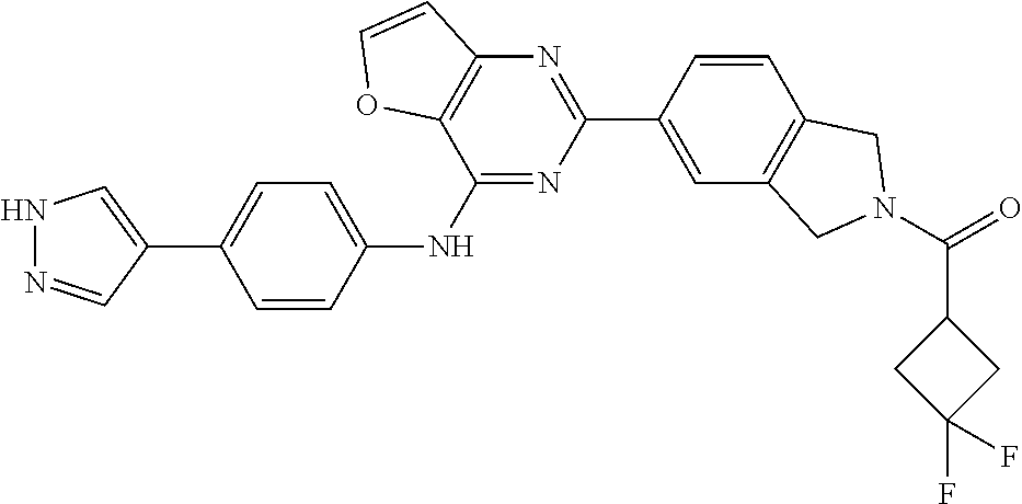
N1=C(NC2=CC=C(C3=CNN=C3)C=C2)C2=C(N=C1C1=CC3=C(C=C1)CN(C(C1CC(F)(F)C1)=O)C3)C=CO2
